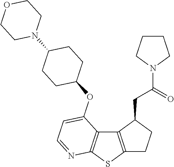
C12=C(SC3=C1C(OC1CCC(N4CCOCC4)CC1)=CC=N3)CCC2CC(N1CCCC1)=O
